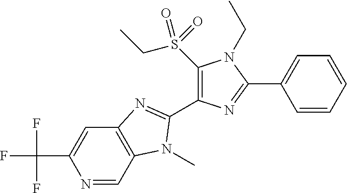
N1=CC2=C(C=C1C(F)(F)F)N=C(C1=C(S(CC)(=O)=O)N(CC)C(C3=CC=CC=C3)=N1)N2C
